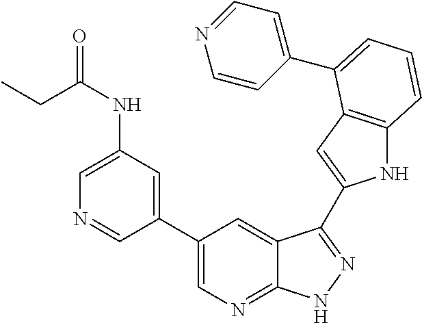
C1(C2=CN=C3C(=C2)C(C2=CC4=C(N2)C=CC=C4C2=CC=NC=C2)=NN3)=CC(NC(CC)=O)=CN=C1
